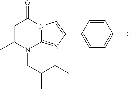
C1=C(C)N(CC(CC)C)C2=NC(C3=CC=C(Cl)C=C3)=CN2C1=O
